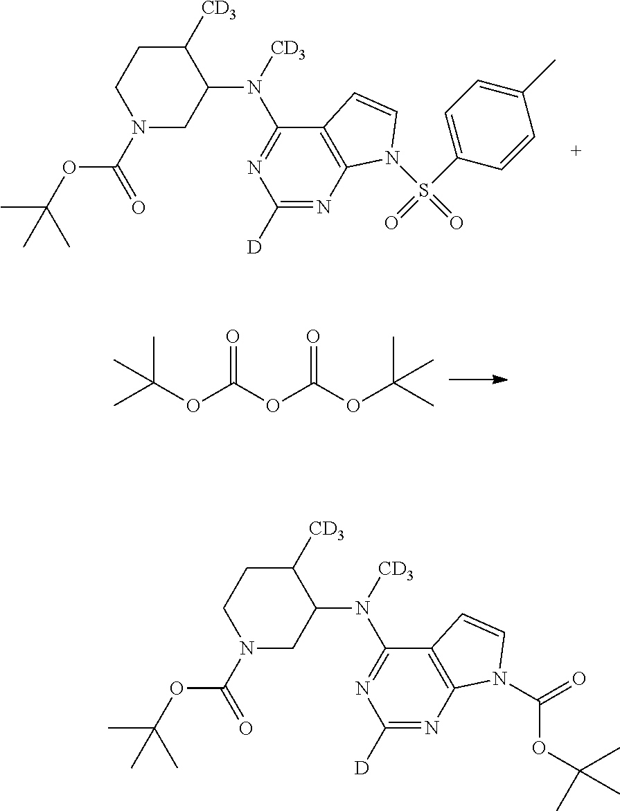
C1([CD3])CCN(C(OC(C)(C)C)=O)CC1N([CD3])C1=NC([D])=NC2=C1C=CN2S(=O)(=O)C1=CC=C(C)C=C1.C(OC(OC(OC(C)(C)C)=O)=O)(C)(C)C.C1([CD3])CCN(C(OC(C)(C)C)=O)CC1N([CD3])C1=NC([D])=NC2=C1C=CN2C(=O)OC(C)(C)C
